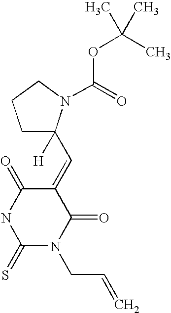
C1(=CC2([H])CCCN2C(=O)OC(C)(C)C)C(=O)NC(=S)N(CC=C)C1=O
